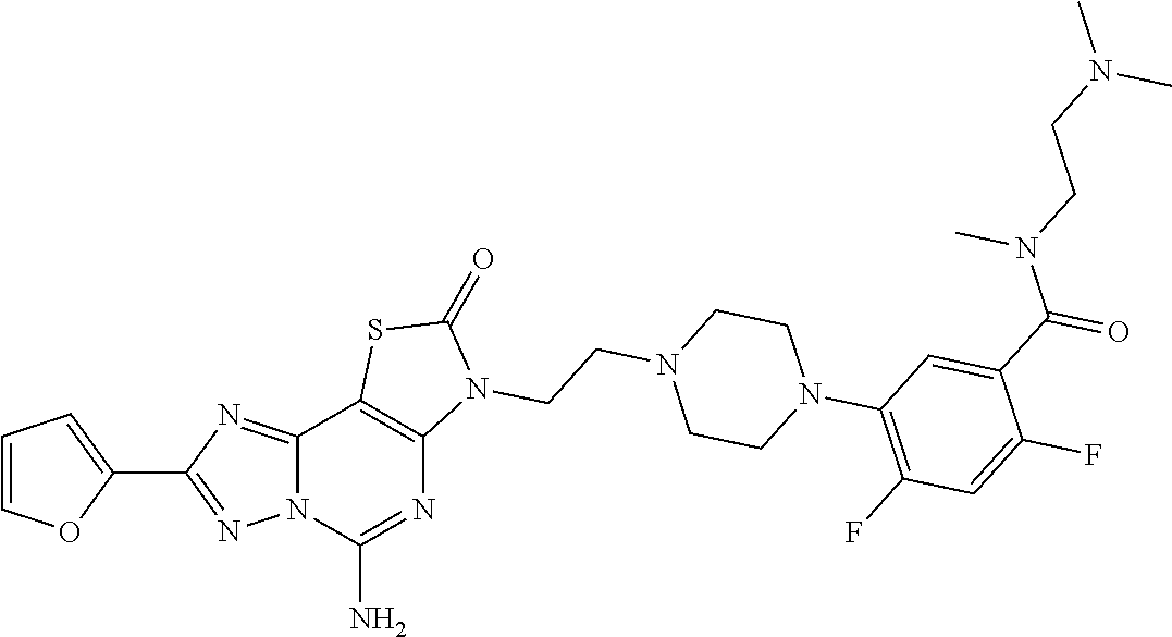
C1=COC(C2=NN3C(=N2)C2=C(N=C3N)N(CCN3CCN(C4=C(F)C=C(F)C(C(=O)N(CCN(C)C)C)=C4)CC3)C(=O)S2)=C1
